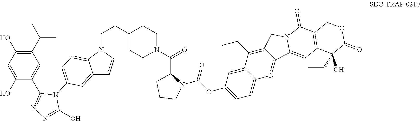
C1=C2C(=CC(OC(N3C(C(N4CCC(CCN5C6=CC=C(N7C(C8=CC(C(C)C)=C(O)C=C8O)=NN=C7O)C=C6C=C5)CC4)=O)CCC3)=O)=C1)C(CC)=C1C(=N2)C2=CC3=C(C(=O)N2C1)COC(=O)C3(O)CC
